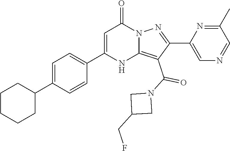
C1(C2=CC=C(C3=CC(=O)N4C(=C(C(N5CC(CF)C5)=O)C(C5=CN=CC(C)=N5)=N4)N3)C=C2)CCCCC1
